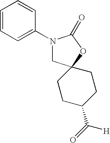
C1=CC=C(N2CC3(OC2=O)CCC(C(=O)[H])CC3)C=C1
